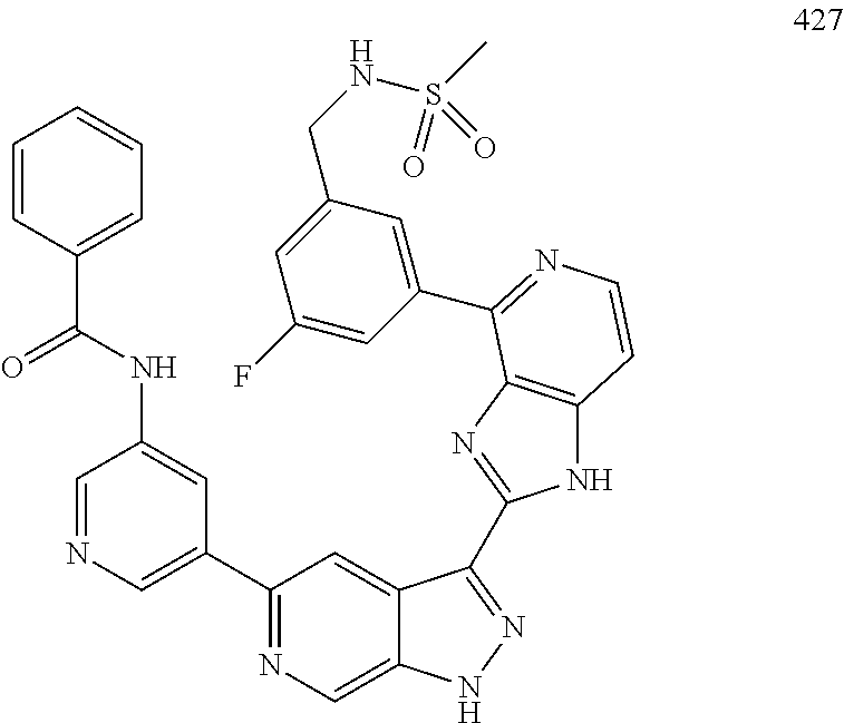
C1=NC=C(C2=NC=C3C(=C2)C(C2=NC4=C(N2)C=CN=C4C2=CC(CNS(C)(=O)=O)=CC(F)=C2)=NN3)C=C1NC(C1=CC=CC=C1)=O
